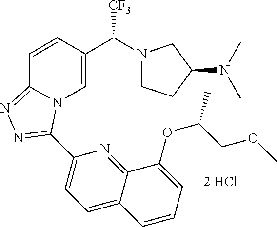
C1=CC(C(N2CCC(N(C)C)C2)[CF3])=CN2C1=NN=C2C1=CC=C2C(=N1)C(OC(COC)C)=CC=C2
